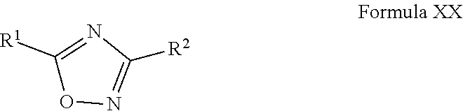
[R2]C1=NOC([R1])=N1
